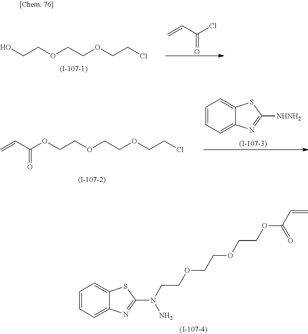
[NHNH2]C1=NC2=CC=CC=C2S1.C(C(OCCOCCOCCCl)=O)=C.N(CCOCCOCCOC(C=C)=O)(C1=NC2=CC=CC=C2S1)N.OCCOCCOCCCl.C=CC(Cl)=O
